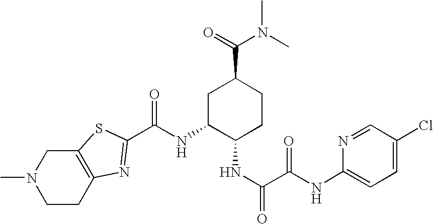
CN1CCC2=C(C1)SC(C(NC1C(NC(C(NC3=CC=C(Cl)C=N3)=O)=O)CCC(C(=O)N(C)C)C1)=O)=N2
